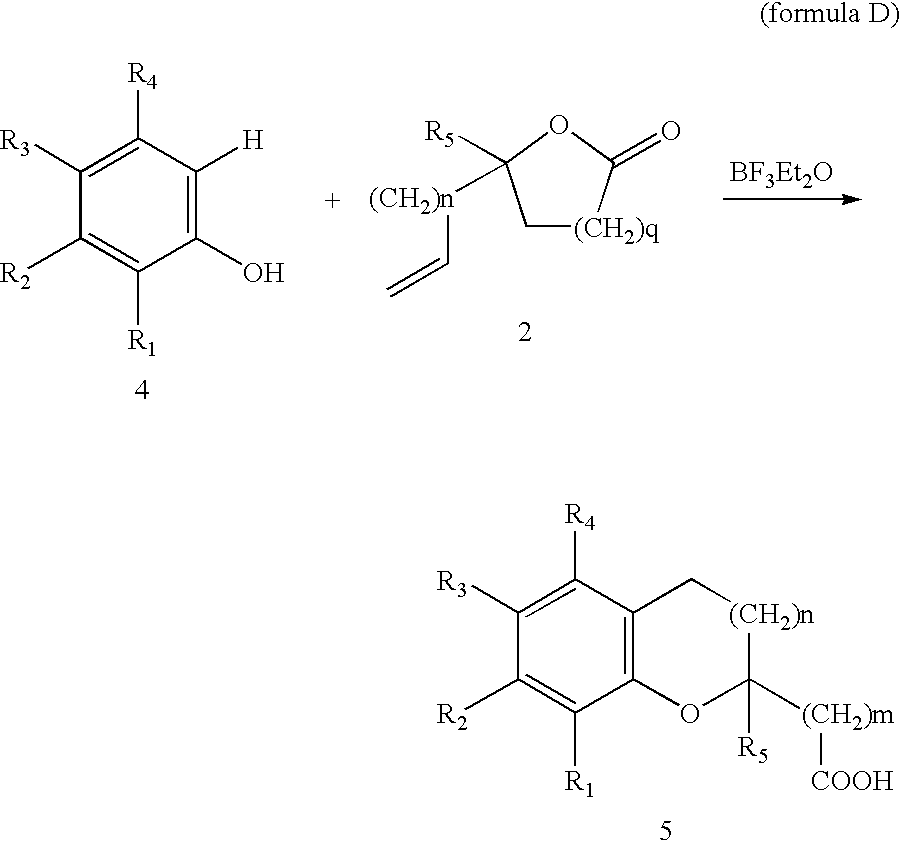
C1([R2])=C([R1])C2=C(C([R4])=C1[R3])C[(CH2)n]C([R5])([(CH2)m][COOH])O2.C1[(CH2)q]C(=O)OC1([R5])[(CH2)n]C=C.C1([R2])=C([R1])C(O)=C([H])C([R4])=C1[R3]
